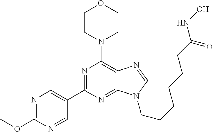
C1CN(C2=C3C(=NC(C4=CN=C(OC)N=C4)=N2)N(CCCCCCC(NO)=O)C=N3)CCO1
